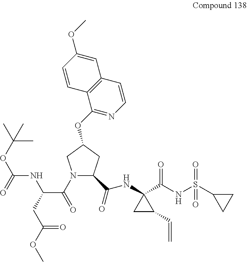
N1(C(=O)C(CC(OC)=O)NC(OC(C)(C)C)=O)C(C(=O)NC2(C(NS(C3CC3)(=O)=O)=O)CC2C=C)CC(OC2=NC=CC3=C2C=CC(OC)=C3)C1
